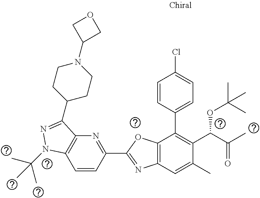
C1=CC(C2=NC3=C(O2)C(C2=CC=C(Cl)C=C2)=C(C(C(C)=O)OC(C)(C)C)C(C)=C3)=NC2=C1N(C(C)(C)C)N=C2C1CCN(C2COC2)CC1
